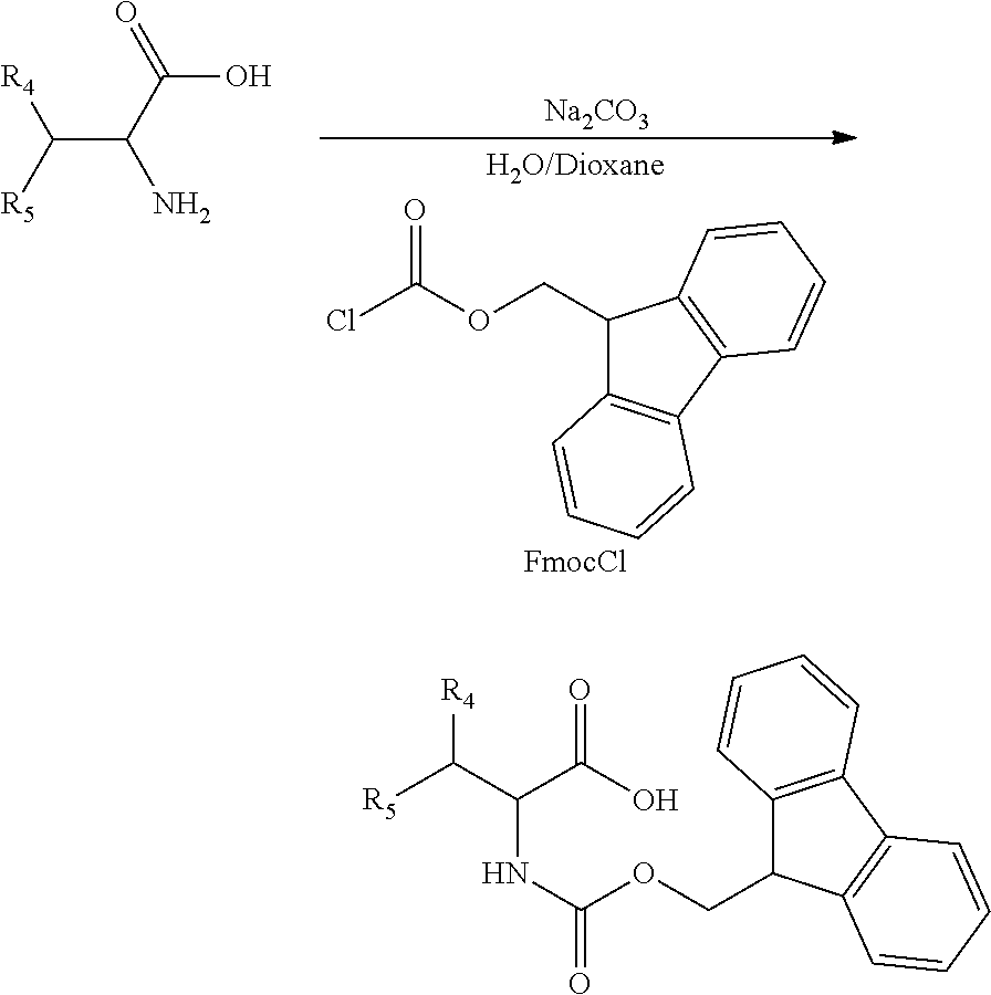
ClC(OCC1C2=C(C3=C1C=CC=C3)C=CC=C2)=O.[FmocCl].C(C([R5])[R4])(C(=O)O)N.[Na2CO3].[R5]C(C(C(O)=O)NC(=O)OCC1C2=C(C3=C1C=CC=C3)C=CC=C2)[R4]
